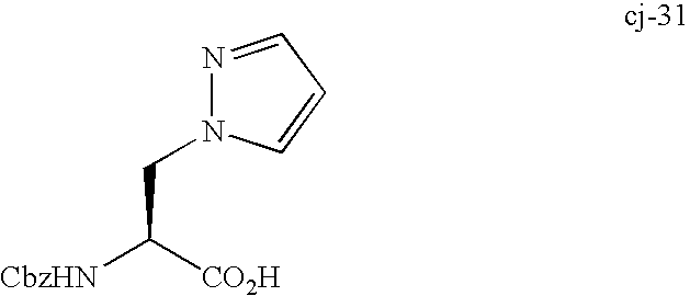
N1=CC=CN1CC([CO2H])[CbzHN]
